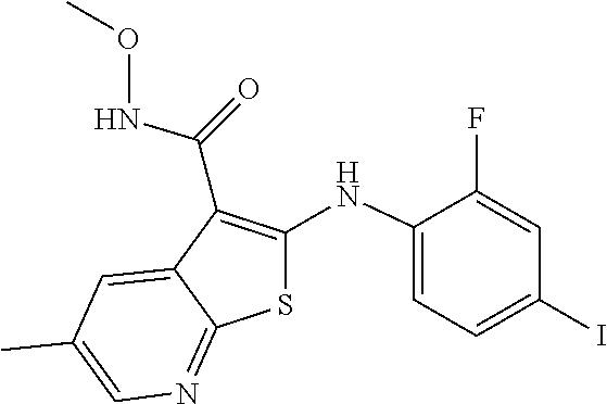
C1(F)=CC(I)=CC=C1NC1=C(C(NOC)=O)C2=CC(C)=CN=C2S1
